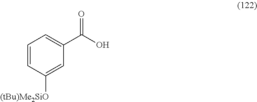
C1=CC([(tBu)Me2SiO])=CC(C(O)=O)=C1
